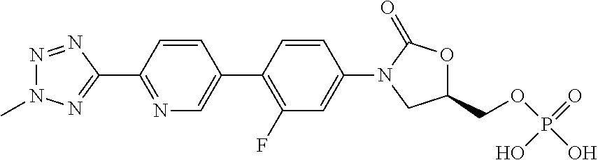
N1=NC(C2=NC=C(C3=C(F)C=C(N4CC(COP(O)(=O)O)OC4=O)C=C3)C=C2)=NN1C
